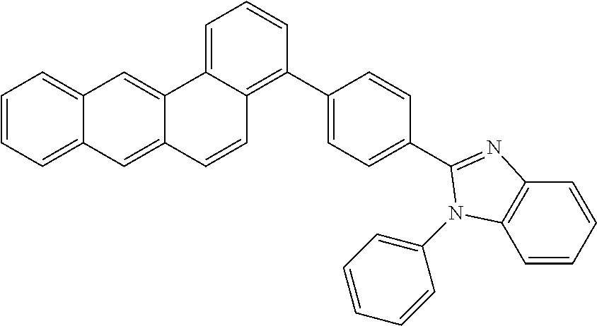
C1=CC=C2C(=C1)C=C1C(=C2)C=CC2=C(C3=CC=C(C4=NC5=C(C=CC=C5)N4C4=CC=CC=C4)C=C3)C=CC=C12
